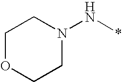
N(*)N1CCOCC1
